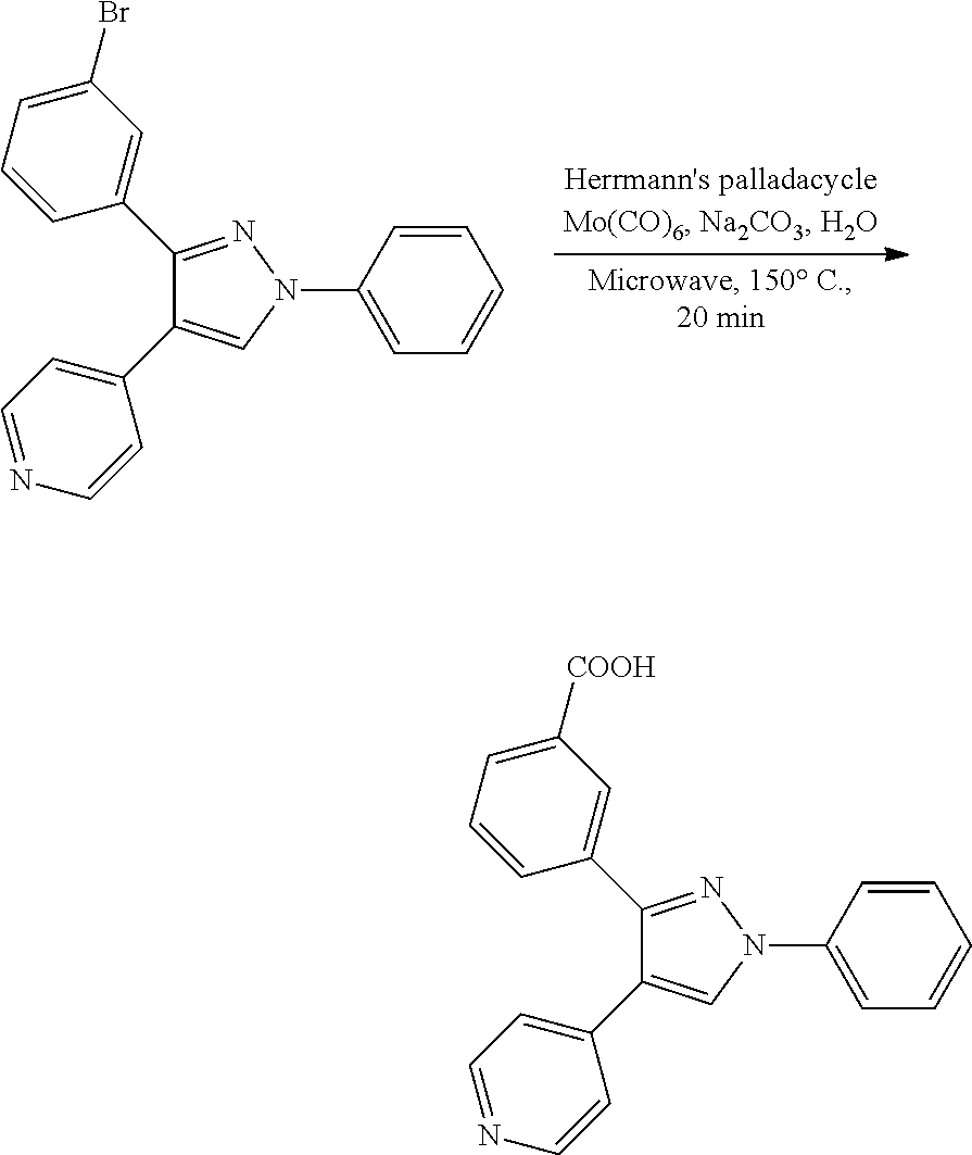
C1=C(C2=CC=NC=C2)C(C2=CC(Br)=CC=C2)=NN1C1=CC=CC=C1.C1=C(C2=CC=NC=C2)C(C2=CC([COOH])=CC=C2)=NN1C1=CC=CC=C1
